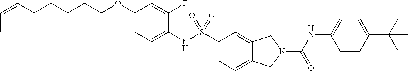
C1(OCCCCCC=CC)=CC=C(NS(C2=CC=C3C(=C2)CN(C(NC2=CC=C(C(C)(C)C)C=C2)=O)C3)(=O)=O)C(F)=C1
